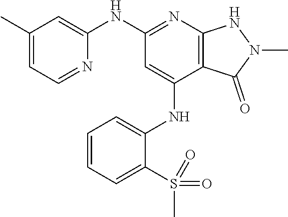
C1(NC2=NC3=C(C(NC4=CC=CC=C4S(C)(=O)=O)=C2)C(=O)N(C)N3)=CC(C)=CC=N1
